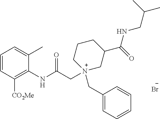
C1=CC([CO2Me])=C(NC(C[N+]2(CC3=CC=CC=C3)CC(C(=O)NCC(C)C)CCC2)=O)C(C)=C1.[Br-]
